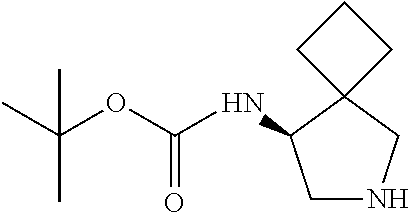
CC(OC(NC1CNCC12CCC2)=O)(C)C
